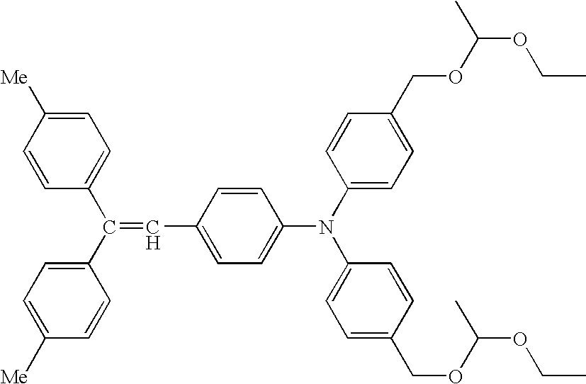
C1=CC([Me])=CC=C1C(C1=CC=C([Me])C=C1)=CC1=CC=C(N(C2=CC=C(COC(OCC)C)C=C2)C2=CC=C(COC(OCC)C)C=C2)C=C1
